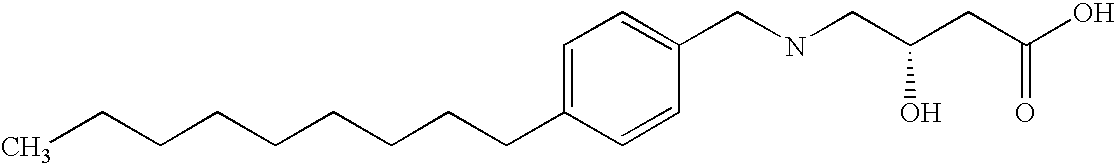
C(CCCCCCC1=CC=C(CNCC(CC(=O)O)O)C=C1)CC
